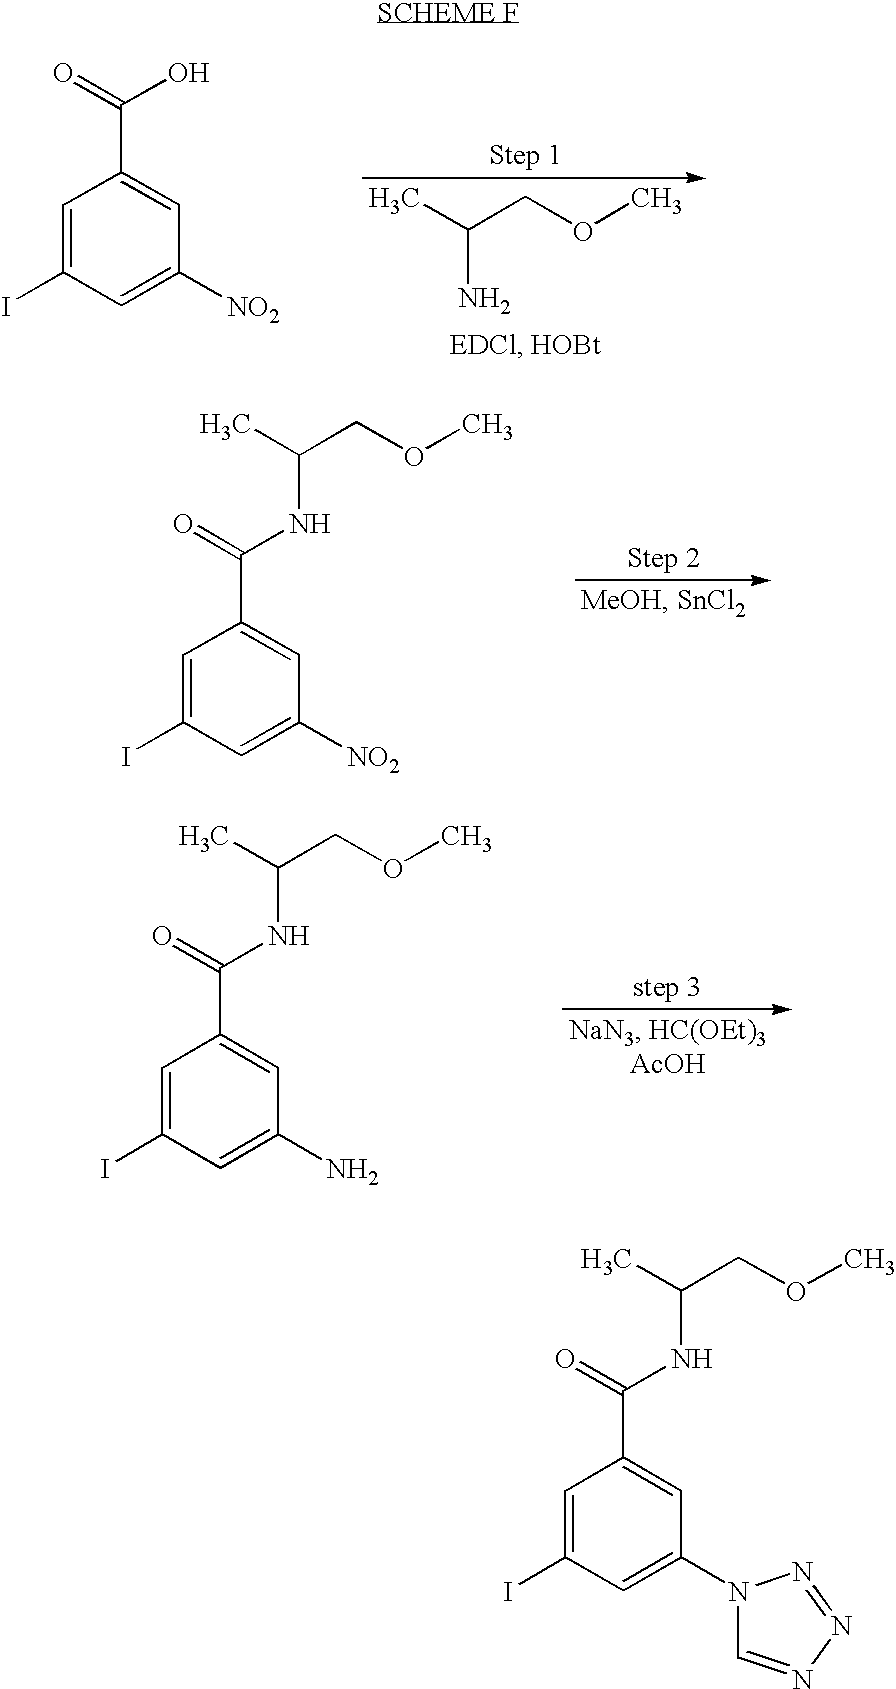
C1=C(I)C=C([NO2])C=C1C(=O)O.C(COC)(C)N.C1=C(I)C=C([NO2])C=C1C(=O)NC(COC)C.C1=C(I)C=C(N)C=C1C(=O)NC(COC)C.C1=C(I)C=C(N2C=NN=N2)C=C1C(=O)NC(COC)C
